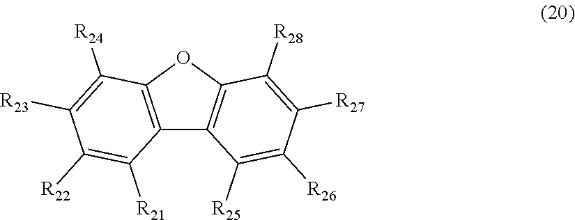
C12=C(OC3=C1C([R25])=C([R26])C([R27])=C3[R28])C([R24])=C([R23])C([R22])=C2[R21]
